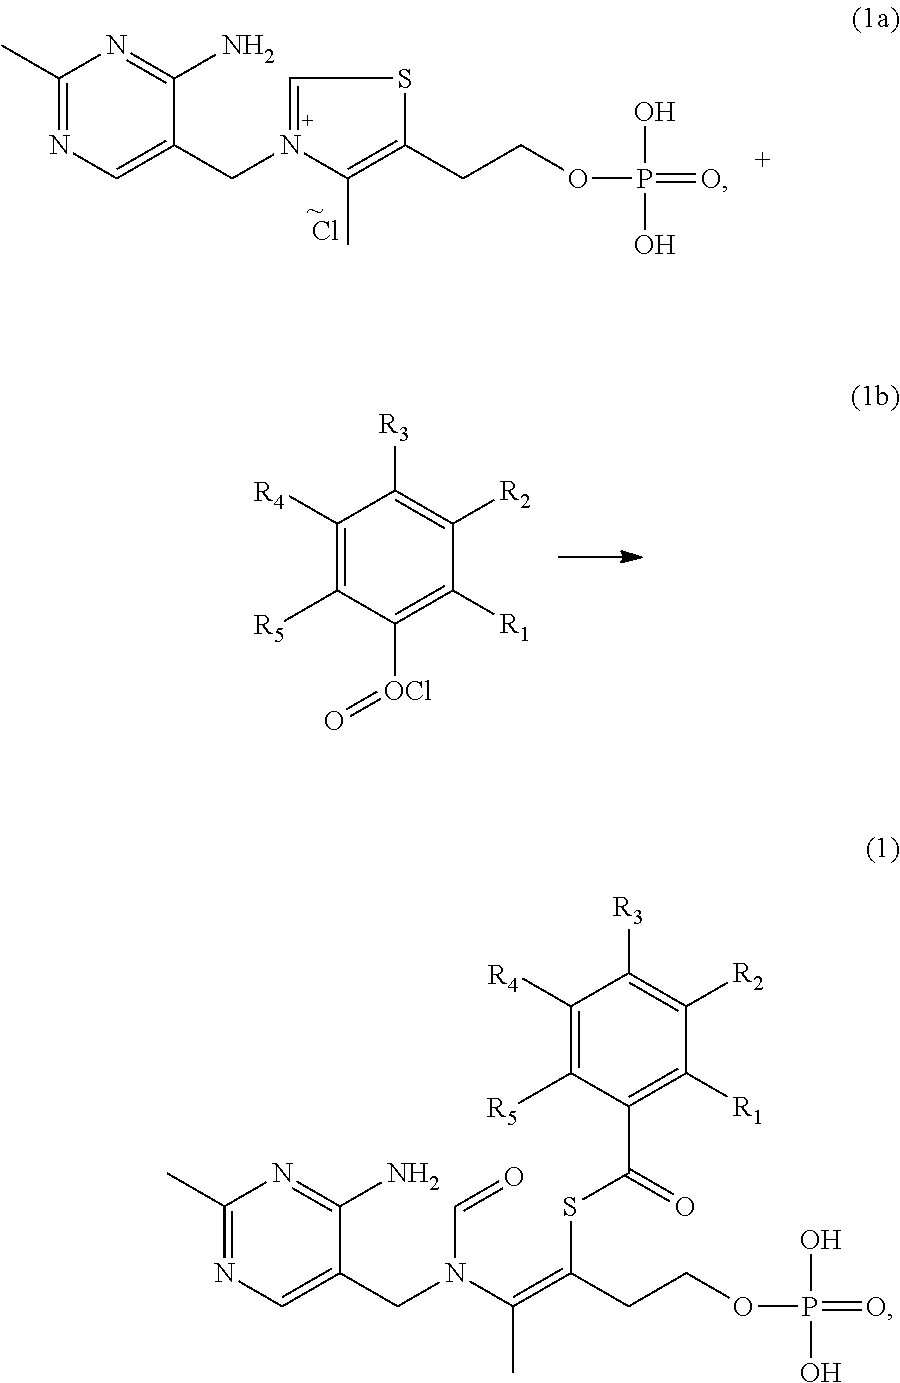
Cl.C1(C)=NC=C(CN2=CSC(CCOP(=O)(O)O)=C2C)C(N)=N1.O=[OCl]C1=C([R1])C([R2])=C([R3])C([R4])=C1[R5].C1(C)=NC=C(CN(C=O)C(=C(SC(C2=C([R1])C([R2])=C([R3])C([R4])=C2[R5])=O)CCOP(=O)(O)O)C)C(N)=N1
